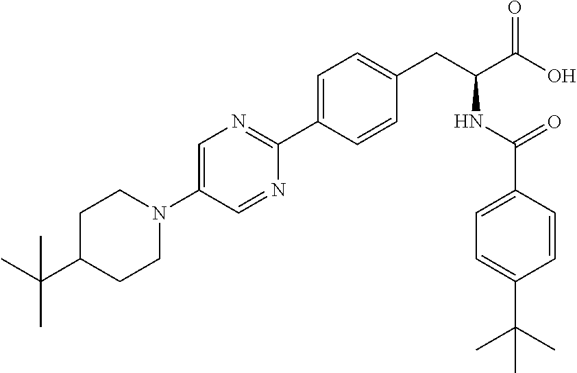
CC(C1CCN(C2=CN=C(C3=CC=C(CC(NC(=O)C4=CC=C(C(C)(C)C)C=C4)C(O)=O)C=C3)N=C2)CC1)(C)C
